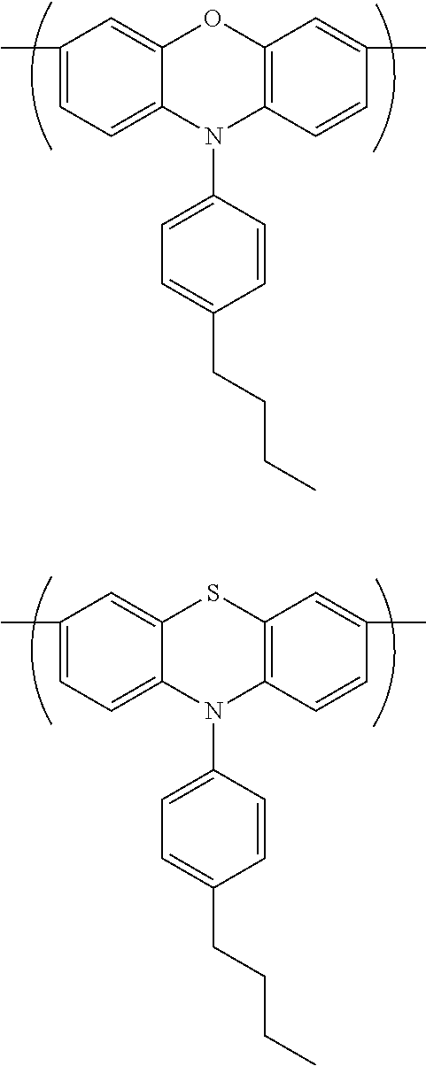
C12=CC(C)=CC=C1N(C1=CC=C(CCCC)C=C1)C1=C(S2)C=C(C)C=C1.C12=CC(C)=CC=C1N(C1=CC=C(CCCC)C=C1)C1=C(O2)C=C(C)C=C1
